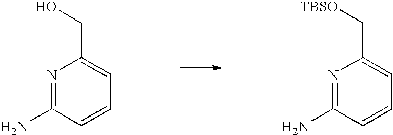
N1=C(N)C=CC=C1CO.N1=C(N)C=CC=C1C[TBSO]
